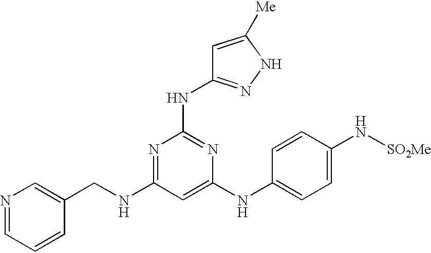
C(NC1=NC(NC2=NNC([Me])=C2)=NC(NC2=CC=C(N[SO2Me])C=C2)=C1)C1=CN=CC=C1
